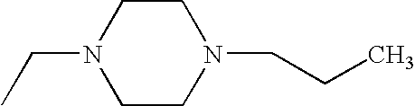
C1CN(CC)CCN1CCC
